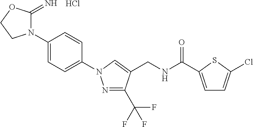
N1(C2=CC=C(N3N=C(C(F)(F)F)C(CNC(=O)C4=CC=C(Cl)S4)=C3)C=C2)C(=N)OCC1.Cl
